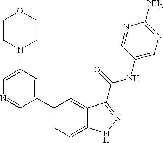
C1(N2CCOCC2)=CN=CC(C2=CC=C3C(=C2)C(C(NC2=CN=C(N)N=C2)=O)=NN3)=C1
